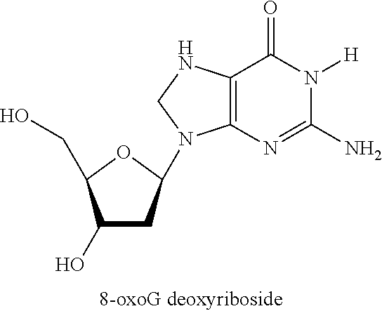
C12=C(N=C(N)N([H])C1=O)N(C1CC(O)C(CO)O1)CN2
